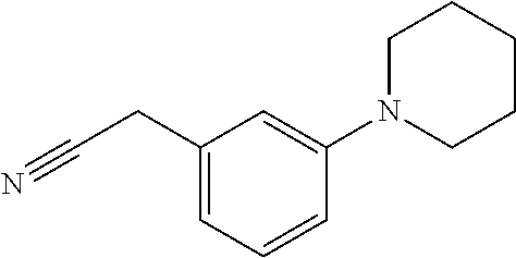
C1(CC#N)=CC=CC(N2CCCCC2)=C1
